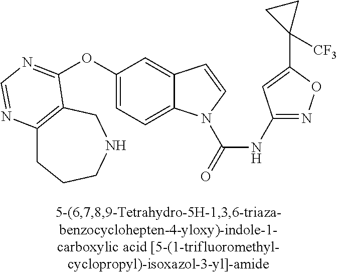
C1(OC2=NC=NC3=C2CNCCC3)=CC=C2C(=C1)C=CN2C(=O)NC1=NOC(C2([CF3])CC2)=C1
